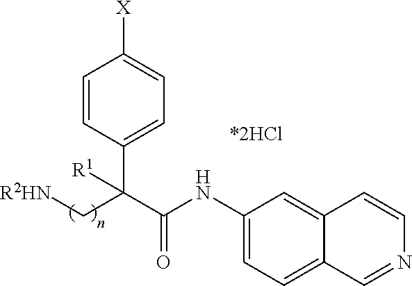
C12=CC(NC(C(C3=CC=C([X])C=C3)(C[R2HN])[R1])=O)=CC=C1C=NC=C2
